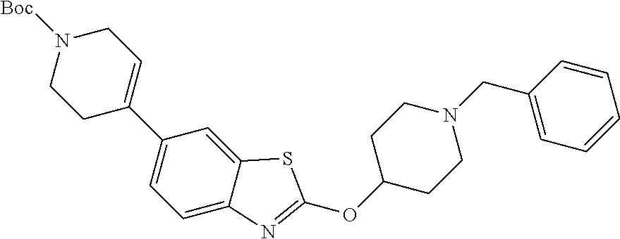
C1=C2C(=CC(C3=CCN([Boc])CC3)=C1)SC(OC1CCN(CC3=CC=CC=C3)CC1)=N2
